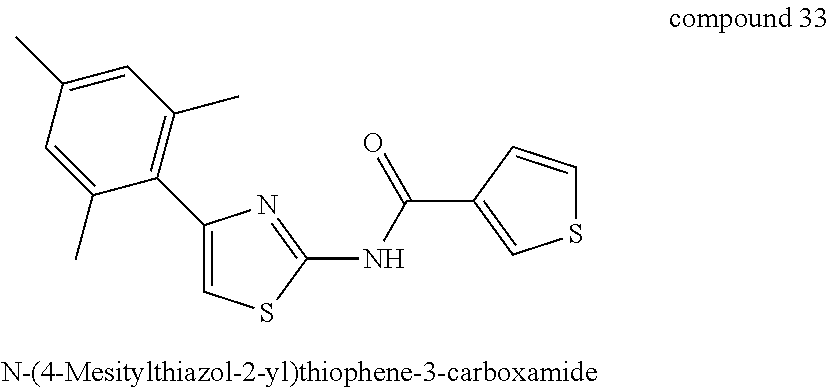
C1=C(C2=C(C)C=C(C)C=C2C)N=C(NC(C2=CSC=C2)=O)S1
